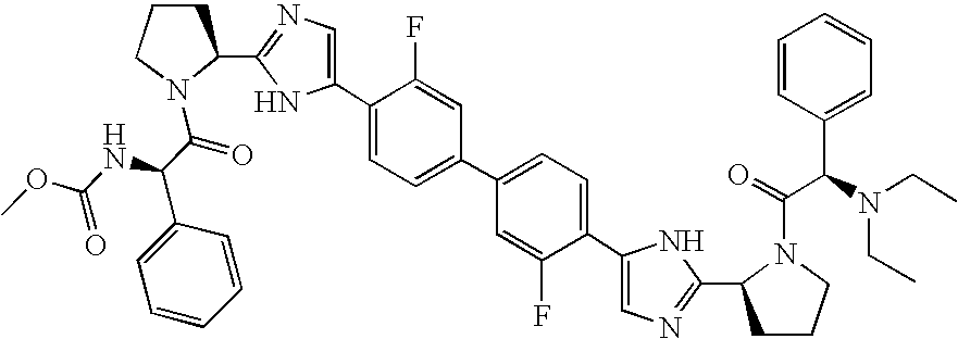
C1(C2=CN=C(C3CCCN3C(C(NC(OC)=O)C3=CC=CC=C3)=O)N2)=CC=C(C2=CC=C(C3=CN=C(C4CCCN4C(=O)C(C4=CC=CC=C4)N(CC)CC)N3)C(F)=C2)C=C1F
